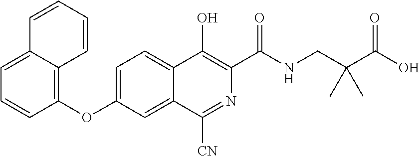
C1=C2C(=C(OC3=CC=C4C(=C3)C([CN])=NC(C(NCC(C(O)=O)(C)C)=O)=C4O)C=C1)C=CC=C2
